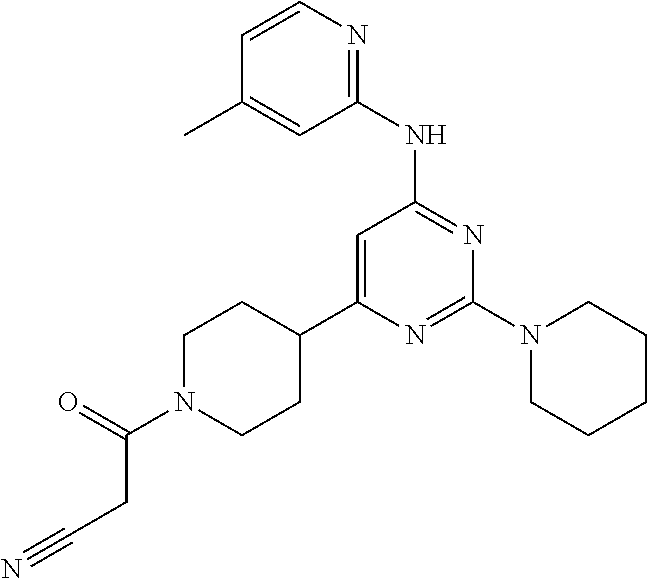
N1=C(N2CCCCC2)N=C(NC2=NC=CC(C)=C2)C=C1C1CCN(C(=O)CC#N)CC1
